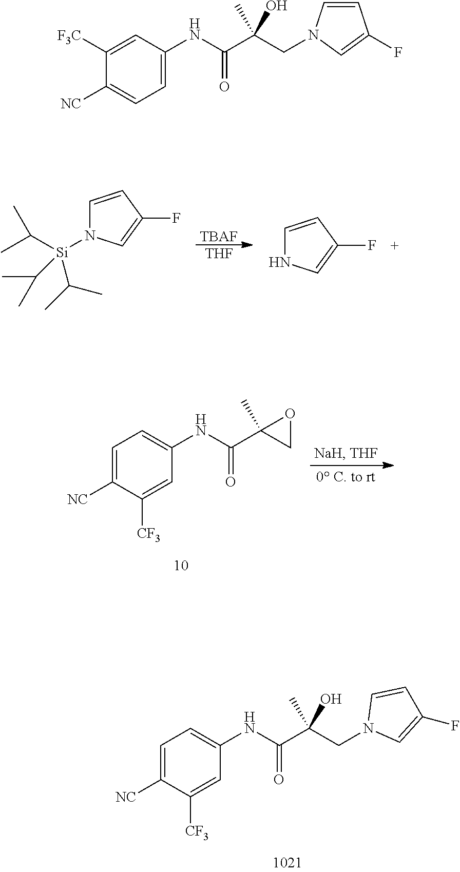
[TBAF].[THF].C1=CC(F)=CN1[Si](C(C)C)(C(C)C)C(C)C.C1=CC(F)=CN1.C1=C([NC])C([CF3])=CC(NC(=O)C(CN2C=C(F)C=C2)(C)O)=C1.C1=C([NC])C([CF3])=CC(NC(=O)C2(C)CO2)=C1.C1([F3C])=CC(NC(=O)C(CN2C=CC(F)=C2)(C)O)=CC=C1[NC]
